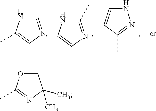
C1=NC=C(C)N1.C1(C)=NC=CN1.N1C=CC(C)=N1.C1OC(C)=NC1(C)C
